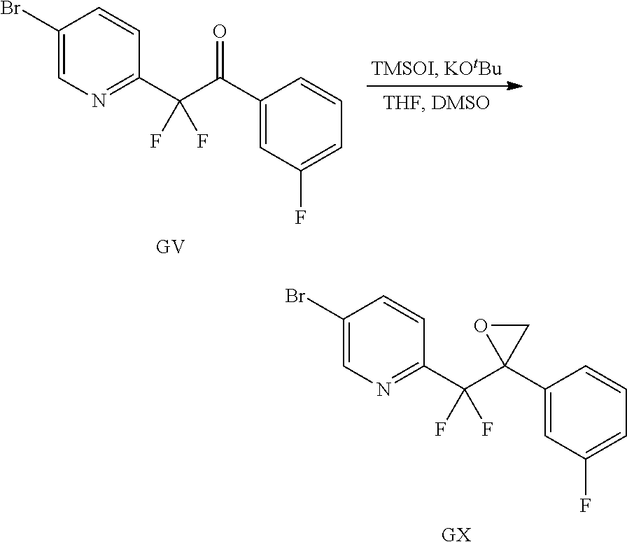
[GX].C1(Br)=CN=C(C(C2(C3=CC(F)=CC=C3)CO2)(F)F)C=C1.[GV].C1(Br)=CN=C(C(C(=O)C2=CC(F)=CC=C2)(F)F)C=C1
